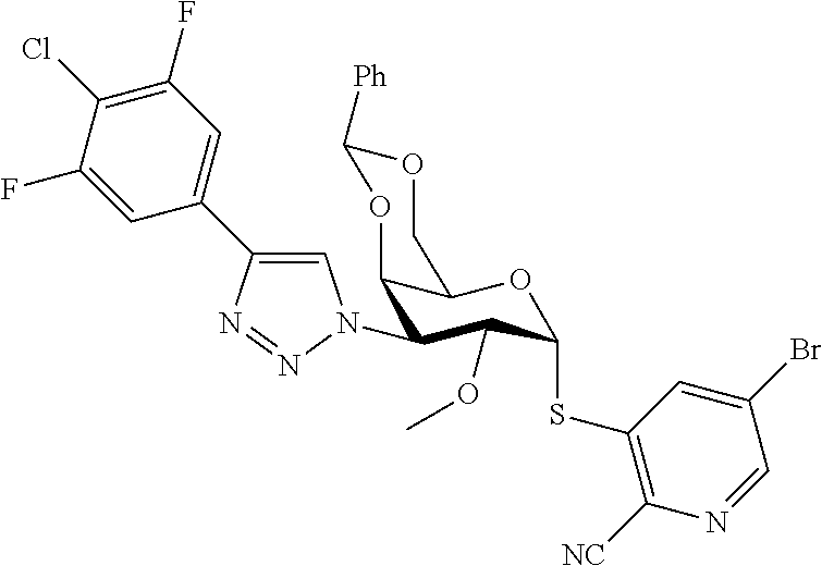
C12C(N3C=C(C4=CC(F)=C(Cl)C(F)=C4)N=N3)C(OC)C(SC3=C([NC])N=CC(Br)=C3)OC1COC([Ph])O2
